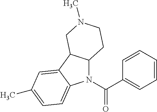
N1(C(C2=CC=CC=C2)=O)C2C(C3=CC(C)=CC=C13)CN(C)CC2
